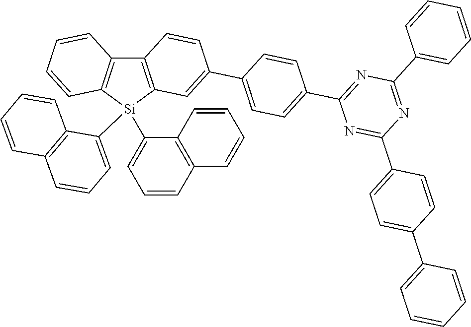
C12=C([Si](C3=CC=CC4=C3C=CC=C4)(C3=CC=CC4=C3C=CC=C4)C3=C1C=CC(C1=CC=C(C4=NC(C5=CC=CC=C5)=NC(C5=CC=C(C6=CC=CC=C6)C=C5)=N4)C=C1)=C3)C=CC=C2
